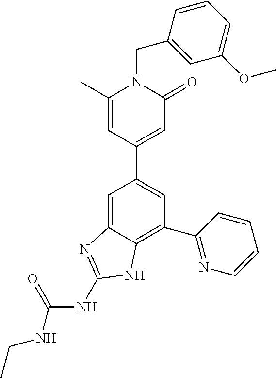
C1=C2C(=C(C3=NC=CC=C3)C=C1C1=CC(=O)N(CC3=CC(OC)=CC=C3)C(C)=C1)NC(NC(=O)NCC)=N2
